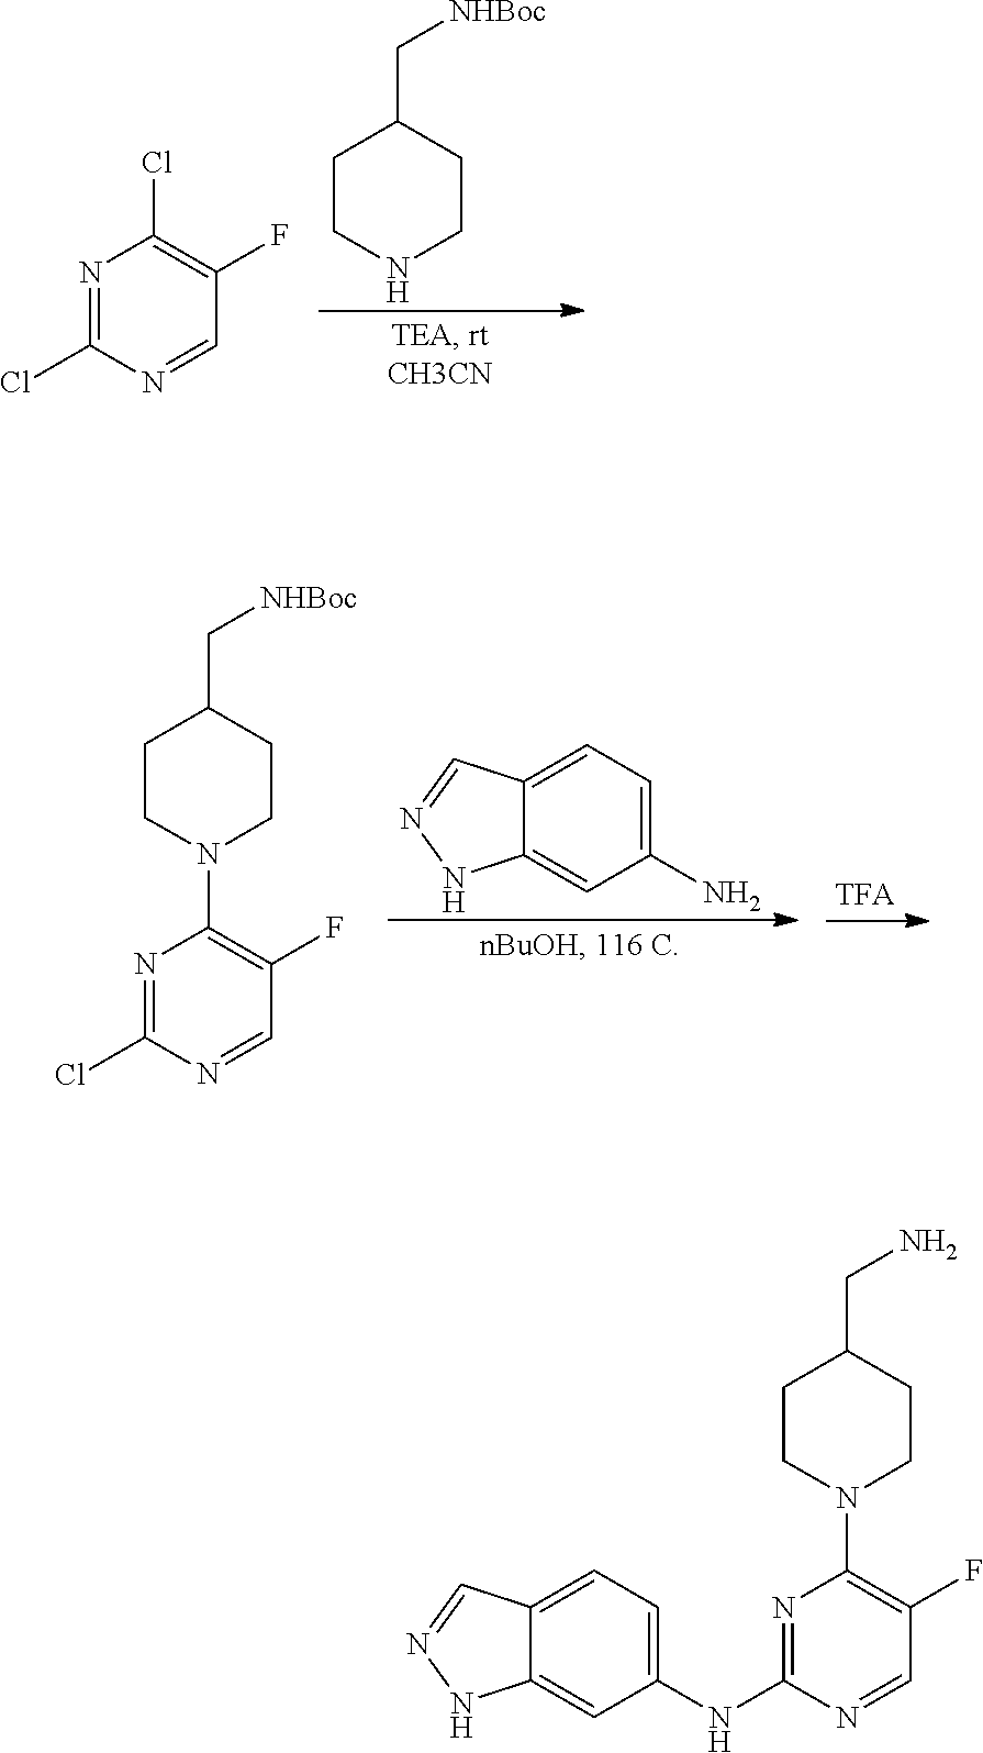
C1CNCCC1C[NHBoc].N1=C(Cl)N=CC(F)=C1Cl.C1(N)=CC=C2C(=C1)NN=C2.N1=C(Cl)N=CC(F)=C1N1CCC(C[NHBoc])CC1.N1=C(NC2=CC=C3C(=C2)NN=C3)N=CC(F)=C1N1CCC(CN)CC1
